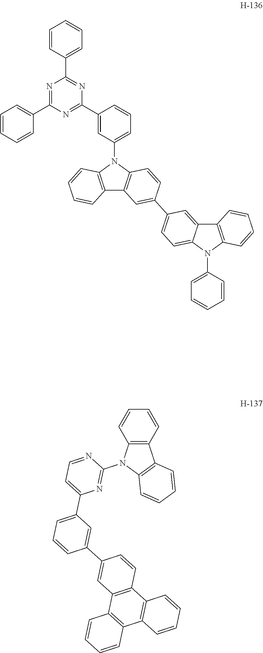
C12=C(N(C3=CC=CC=C3)C3=CC=C(C4=CC5=C(C=C4)N(C4=CC=CC(C6=NC(C7=CC=CC=C7)=NC(C7=CC=CC=C7)=N6)=C4)C4=C5C=CC=C4)C=C13)C=CC=C2.C1=CC2=C(C=C1)C1=C(N2C2=NC(C3=CC=CC(C4=CC5=C(C=C4)C4=C(C6=C5C=CC=C6)C=CC=C4)=C3)=CC=N2)C=CC=C1
